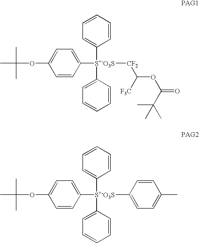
C1=CC([S+-O3S](C2=CC=CC=C2)(C2=CC=CC=C2)[CF2]C(OC(=O)C(C)(C)C)[F3C])=CC=C1OC(C)(C)C.C1=CC([S+-O3S](C2=CC=CC=C2)(C2=CC=CC=C2)C2=CC=C(C)C=C2)=CC=C1OC(C)(C)C
